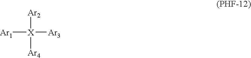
[X]([Ar1])([Ar3])([Ar2])[Ar4]
